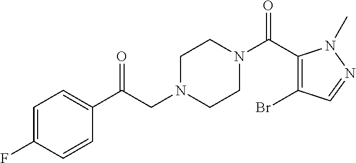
C1=C(F)C=CC(C(CN2CCN(C(C3=C(Br)C=NN3C)=O)CC2)=O)=C1
